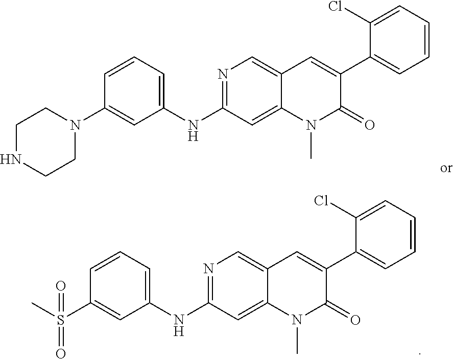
C1=C(N2CCNCC2)C=CC=C1NC1=NC=C2C(=C1)N(C)C(=O)C(C1=CC=CC=C1Cl)=C2.C1=C(S(C)(=O)=O)C=CC=C1NC1=NC=C2C(=C1)N(C)C(=O)C(C1=CC=CC=C1Cl)=C2
